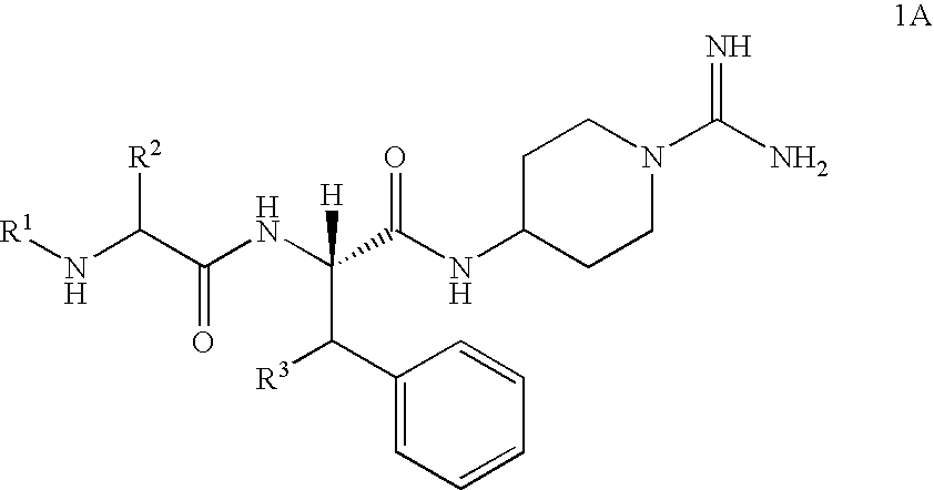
[R1]NC(C(NC(C(NC1CCN(C(N)=N)CC1)=O)(C([R3])C1=CC=CC=C1)[H])=O)[R2]
